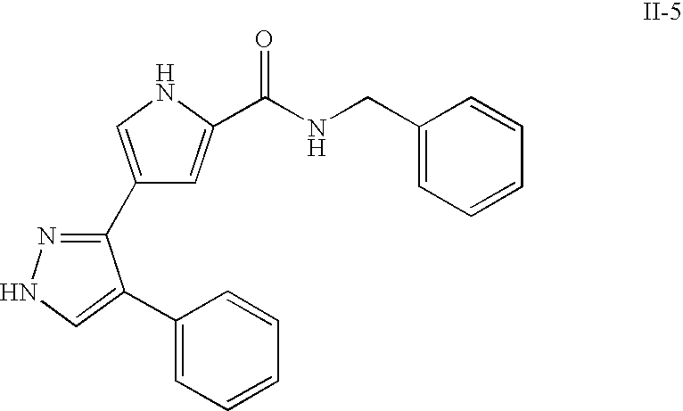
C1(C2=CNC(C(NCC3=CC=CC=C3)=O)=C2)=NNC=C1C1=CC=CC=C1
